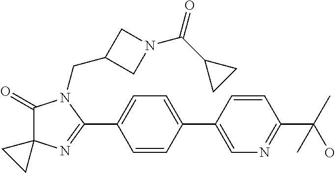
C1(=O)C2(N=C(C3=CC=C(C4=CN=C(C(C)(O)C)C=C4)C=C3)N1CC1CN(C(C3CC3)=O)C1)CC2
